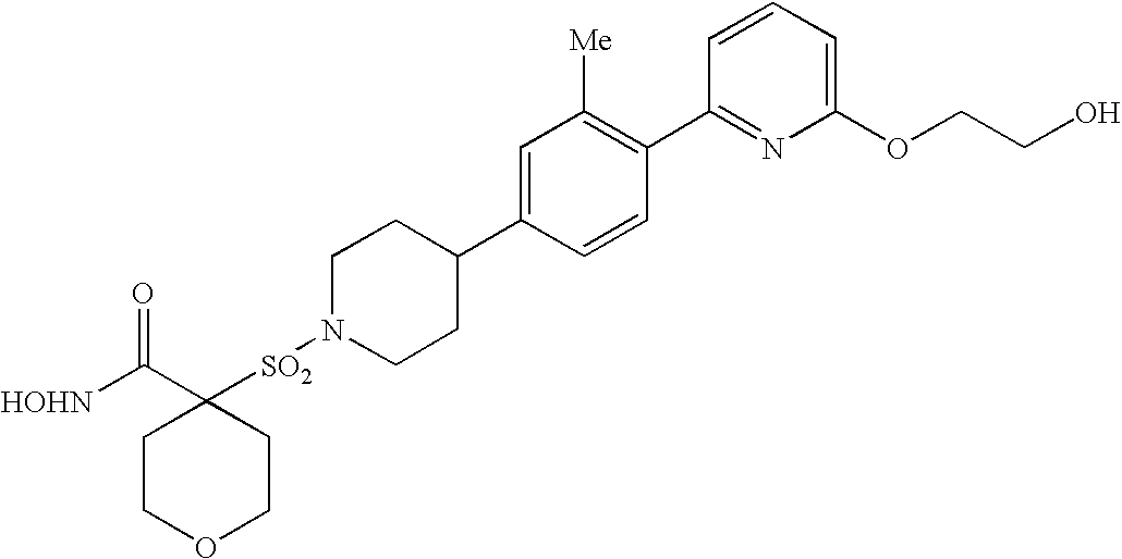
[HOHN]C(C1([SO2]N2CCC(C3=CC([Me])=C(C4=NC(OCCO)=CC=C4)C=C3)CC2)CCOCC1)=O
